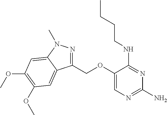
C1(OCC2=NN(C)C3=CC(OC)=C(OC)C=C23)=CN=C(N)N=C1NCCCC
